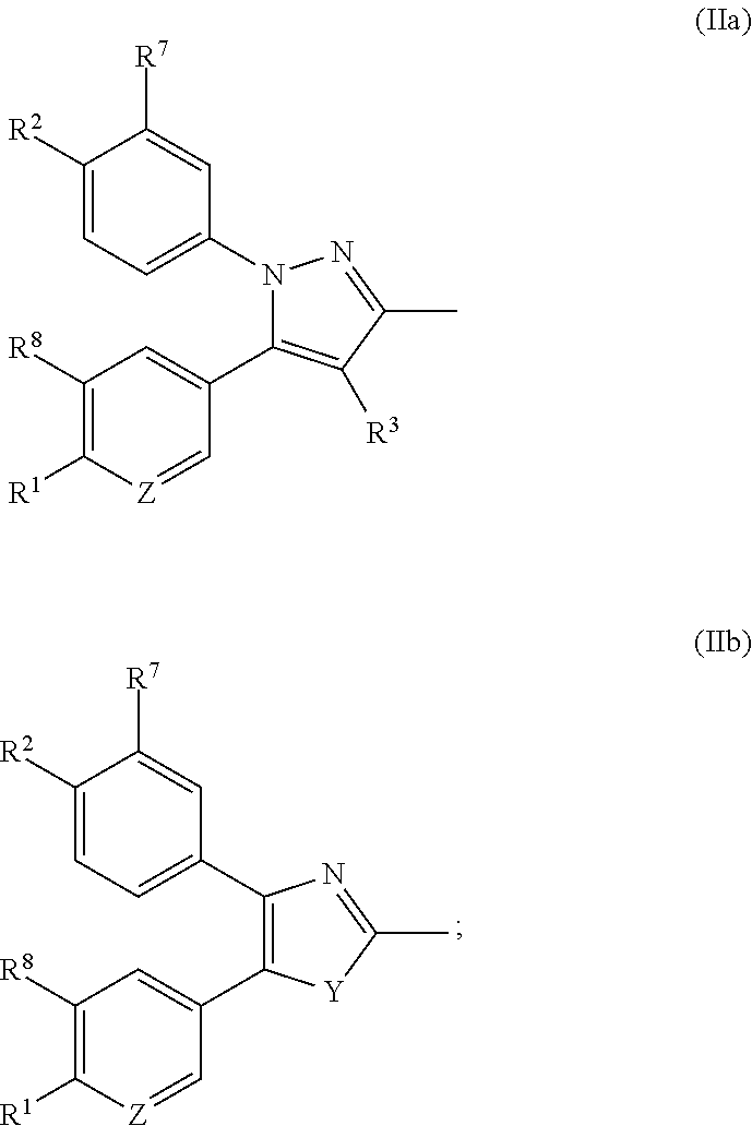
C1([R2])=CC=C(C2=C(C3=CC([R8])=C([R1])[Z]=C3)[Y]C(C)=N2)C=C1[R7].C1([R2])=CC=C(N2C(C3=CC([R8])=C([R1])[Z]=C3)=C([R3])C(C)=N2)C=C1[R7]
